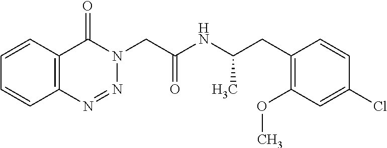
C1=CC2=C(C=C1)N=NN(CC(=O)NC(CC1=C(OC)C=C(Cl)C=C1)C)C2=O
